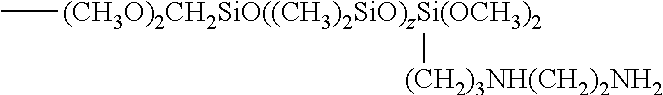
C[(CH3O)2CH2SiO((CH3)2SiO)zSi(OCH3)2][(CH2)3NH(CH2)2NH2]
